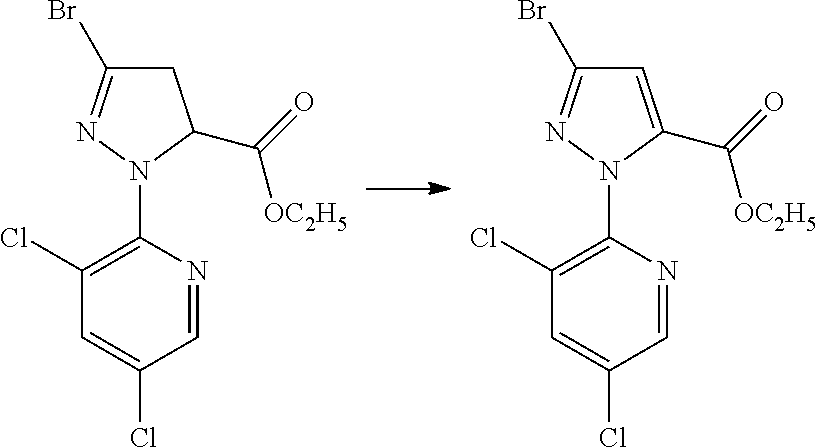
C1(Cl)=C(N2C(C([OC2H5])=O)CC(Br)=N2)N=CC(Cl)=C1.C1(Cl)=C(N2C(C([OC2H5])=O)=CC(Br)=N2)N=CC(Cl)=C1
